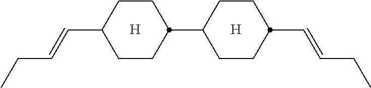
C1CC(C=CCC)CCC1C1CCC(C=CCC)CC1.[H].[H]
